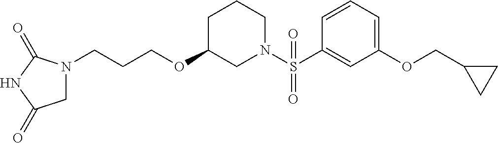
C1=CC=C(OCC2CC2)C=C1S(N1CC(OCCCN2CC(=O)NC2=O)CCC1)(=O)=O
